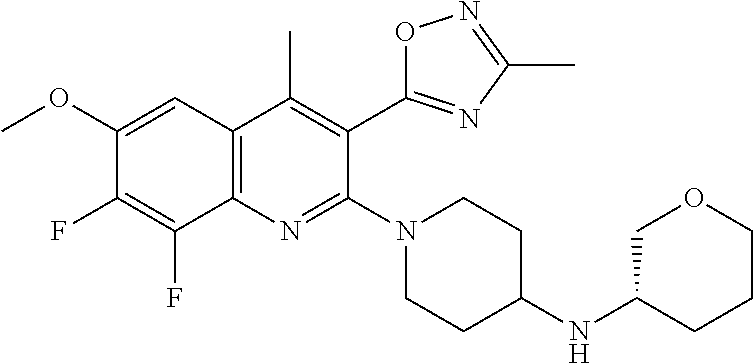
C1(OC)=CC2=C(N=C(N3CCC(NC4COCCC4)CC3)C(C3=NC(C)=NO3)=C2C)C(F)=C1F
